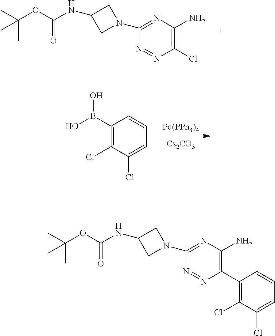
[Pd(PPh3)4].[Cs2CO3].C1(B(O)O)=C(Cl)C(Cl)=CC=C1.N1=NC(Cl)=C(N)N=C1N1CC(NC(OC(C)(C)C)=O)C1.C1(C2=C(N)N=C(N3CC(NC(OC(C)(C)C)=O)C3)N=N2)=C(Cl)C(Cl)=CC=C1
